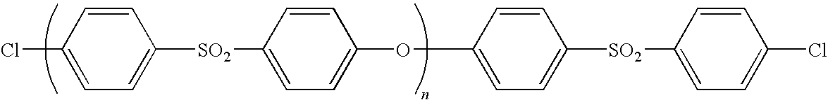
ClC1=CC=C([SO2]C2=CC=C(OC3=CC=C([SO2]C4=CC=C(Cl)C=C4)C=C3)C=C2)C=C1
